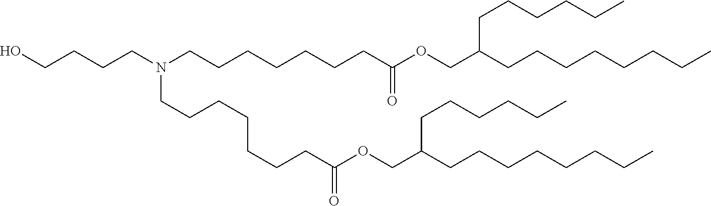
C(CCN(CCCCCCCC(OCC(CCCCCCCC)CCCCCC)=O)CCCCCCCC(OCC(CCCCCCCC)CCCCCC)=O)CO
